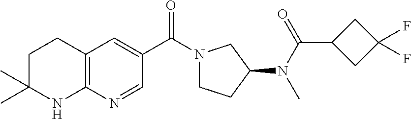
C12=C(C=C(C(=O)N3CCC(N(C)C(C4CC(F)(F)C4)=O)C3)C=N1)CCC(C)(C)N2
